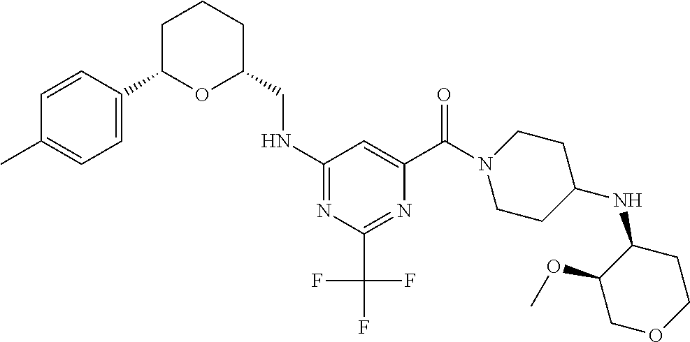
C1C(C2=CC=C(C)C=C2)OC(CNC2=NC(C(F)(F)F)=NC(C(N3CCC(NC4C(OC)COCC4)CC3)=O)=C2)CC1
